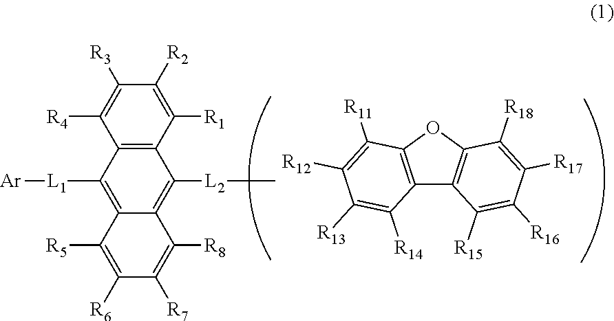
C1([R3])=C([R4])C2=C(C([R1])=C1[R2])C([L2]C)=C1C(=C2[L1][Ar])C([R5])=C([R6])C([R7])=C1[R8].O1C2=C(C3=C1C([R18])=C([R17])C([R16])=C3[R15])C([R14])=C([R13])C([R12])=C2[R11]
